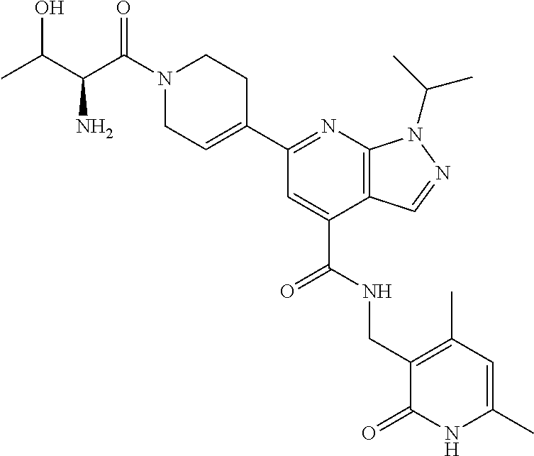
C1N(C(C(C(C)O)N)=O)CCC(C2=NC3=C(C(C(=O)NCC4=C(C)C=C(C)NC4=O)=C2)C=NN3C(C)C)=C1
